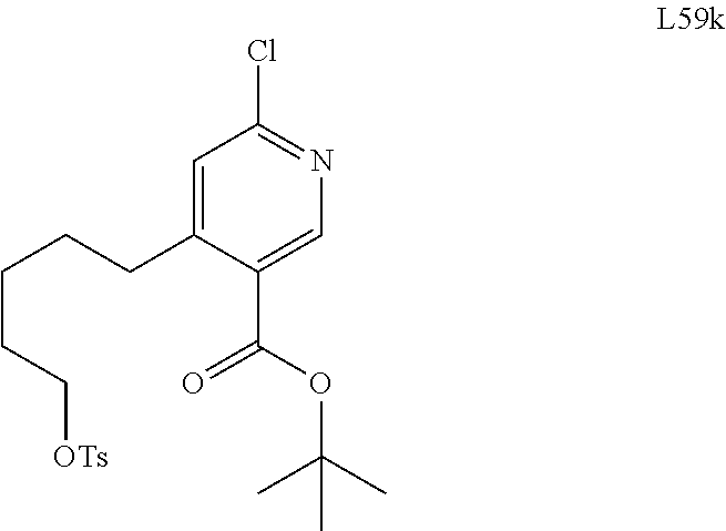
C1(CCCCC[OTs])=CC(Cl)=NC=C1C(OC(C)(C)C)=O
